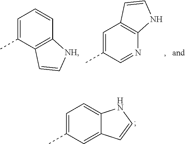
C1=C(C)C2=C(C=C1)[NH]C=C2.C1=C(C)C=NC2=C1C=CN2.C1=C(C)C=C2C(=C1)NC=C2
